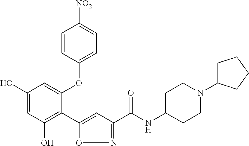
C1(O)=CC(O)=C(C2=CC(C(NC3CCN(C4CCCC4)CC3)=O)=NO2)C(OC2=CC=C([NO2])C=C2)=C1
